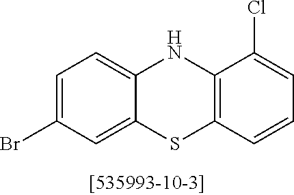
C1=C(Br)C=C2C(=C1)NC1=C(S2)C=CC=C1Cl
